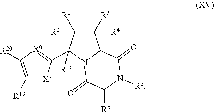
C1([R4])([R3])C([R2])([R1])C([R16])(C2=[X6]C([R20])=C([R19])[X7]2)N2C1C(=O)N([R5])C([R6])C2=O
